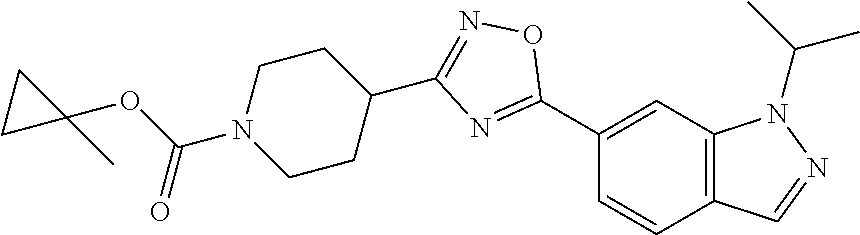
C1(C2=NC(C3CCN(C(OC4(C)CC4)=O)CC3)=NO2)=CC2=C(C=C1)C=NN2C(C)C
